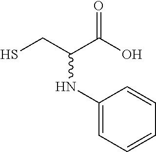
SCC(C(O)=O)NC1=CC=CC=C1
